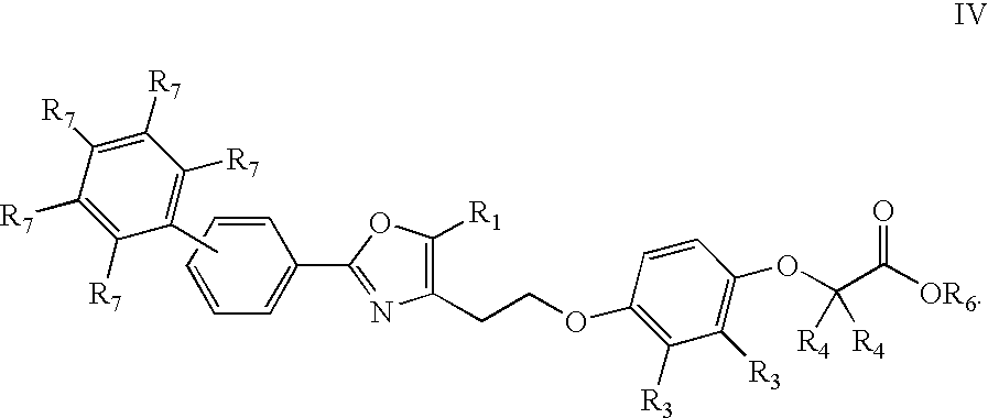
C1=CC=CC=C1C1=NC(CCOC2=C([R3])C([R3])=C(OC([R4])([R4])C(=O)[OR6])C=C2)=C([R1])O1.CC1=C([R7])C([R7])=C([R7])C([R7])=C1[R7]
